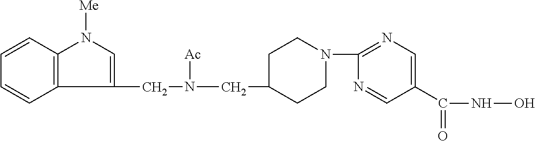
C1(CN(CC2CCN(C3=NC=C(C(NO)=O)C=N3)CC2)[Ac])=CN([Me])C2=C1C=CC=C2
